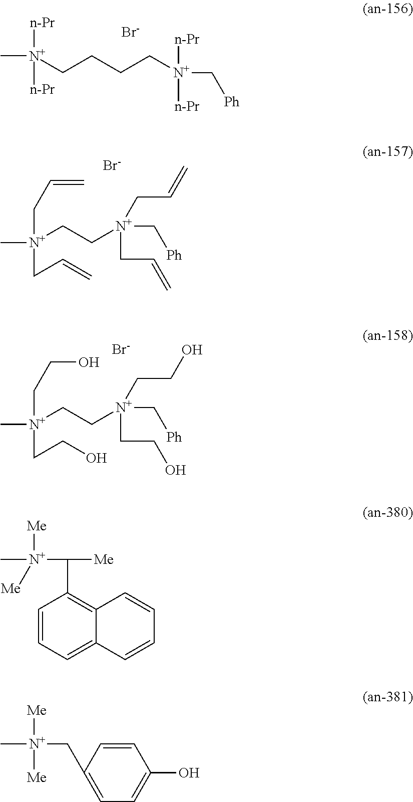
C([N+](CC[N+](CC=C)(C[Ph])CC=C)(CC=C)C)C=C.[Br-].C([N+](CC[N+](CCO)(C[Ph])CCO)(CCO)C)CO.[Br-].[n-Pr][N+](CCCC[N+](C[Ph])([n-Pr])[n-Pr])([n-Pr])C.[Br-].C1=CC=C2C(=C1C([Me])[N+]([Me])([Me])C)C=CC=C2.C1=CC(C[N+]([Me])([Me])C)=CC=C1O
